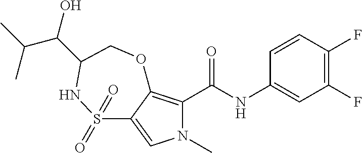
N1(C)C(C(=O)NC2=CC(F)=C(F)C=C2)=C2C(=C1)S(=O)(=O)NC(C(C(C)C)O)CO2
